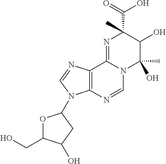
N1=C2N(C(C)(O)C(O)C1(C(O)=O)C)C=NC1=C2N=CN1C1OC(CO)C(O)C1
